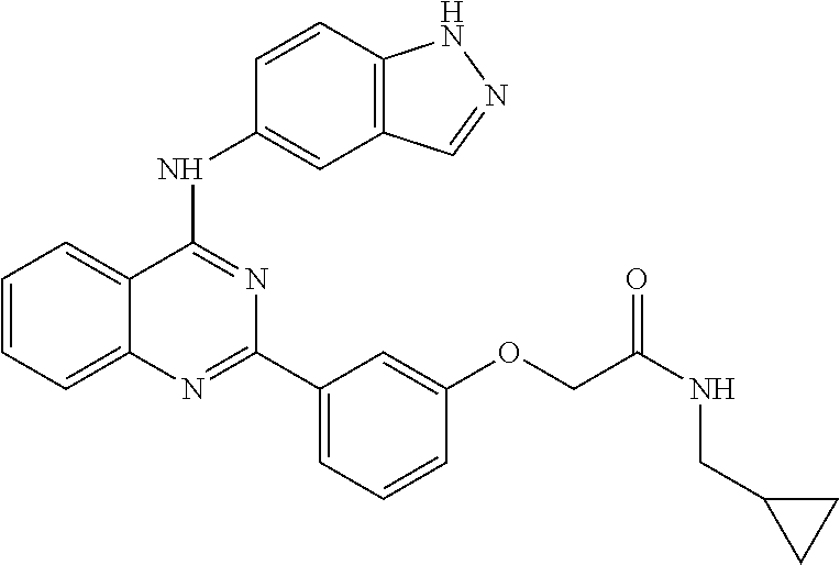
C1=CC=C2C(=C1)C(NC1=CC3=C(C=C1)NN=C3)=NC(C1=CC=CC(OCC(NCC3CC3)=O)=C1)=N2
